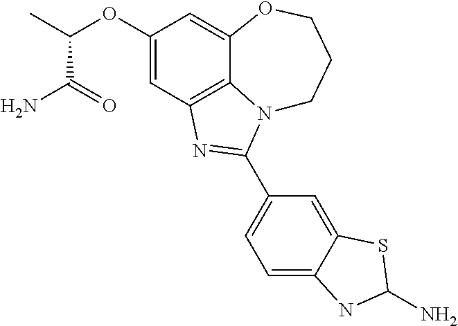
C1(OC(C)C(=O)N)=CC2=C3C(=C1)OCCCN3C(C1=CC=C3C(=C1)SC(N)N3)=N2
